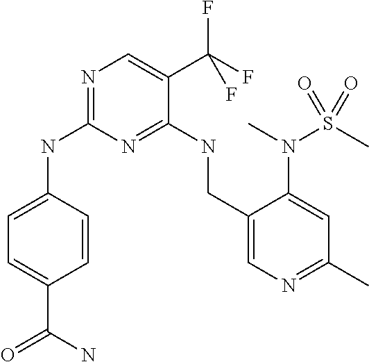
C1=CC(NC2=NC=C(C(F)(F)F)C(NCC3=CN=C(C)C=C3N(C)S(=O)(C)=O)=N2)=CC=C1C(N)=O
